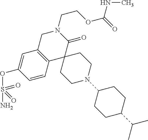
C1C2=C(C3(C(=O)N1CCOC(=O)NC)CCN(C1CCC(C(C)C)CC1)CC3)C=CC(OS(N)(=O)=O)=C2
